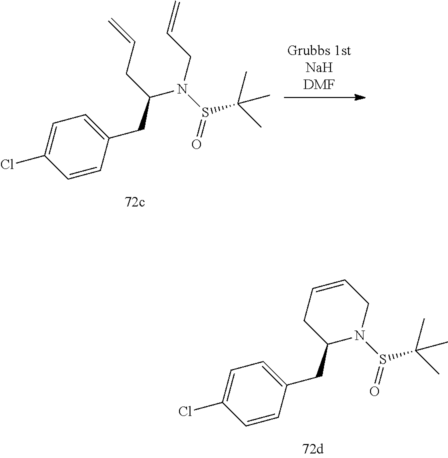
C1(CC2=CC=C(Cl)C=C2)N(S(=O)C(C)(C)C)CC=CC1.C(CC1=CC=C(Cl)C=C1)(N(S(=O)C(C)(C)C)CC=C)CC=C
